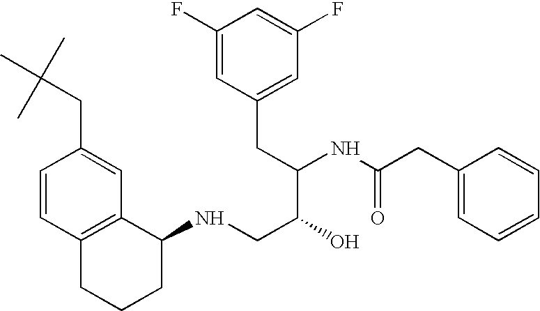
C1=CC2=C(C=C1CC(C)(C)C)C(NCC(C(CC1=CC(F)=CC(F)=C1)NC(CC1=CC=CC=C1)=O)O)CCC2
